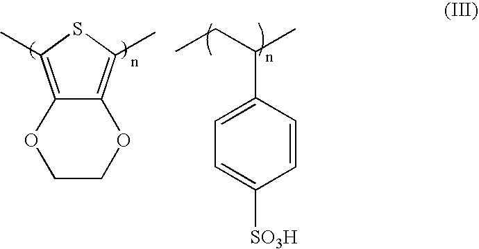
C1COC2=C(C)SC(C)=C2O1.C1=C(C(C)CC)C=CC([SO3H])=C1
